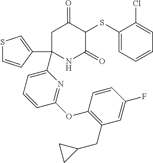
C1C(C2=CSC=C2)(C2=CC=CC(OC3=C(CC4CC4)C=C(F)C=C3)=N2)NC(=O)C(SC2=CC=CC=C2Cl)C1=O
